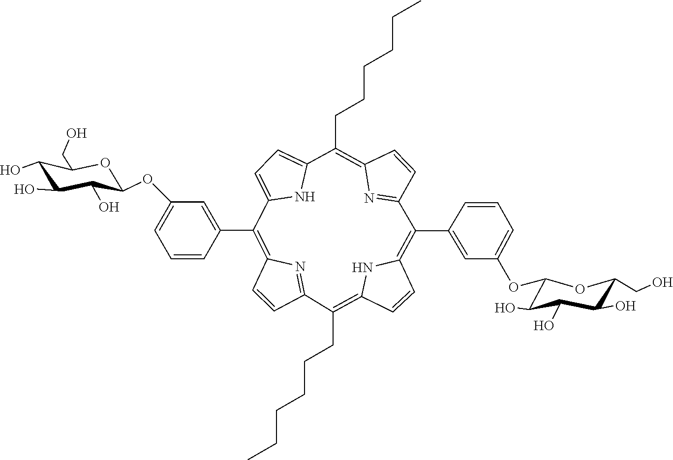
OC1C(O)C(O)C(CO)OC1OC1=CC=CC(C2=C3C=CC(=C(CCCCCC)C4=NC(=C(C5=CC(OC6C(O)C(O)C(O)C(CO)O6)=CC=C5)C5=CC=C(C(CCCCCC)=C6C=CC2=N6)N5)C=C4)N3)=C1
